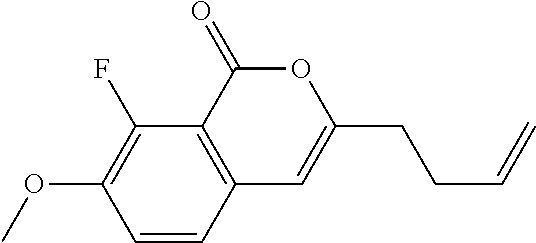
C1=CC2=C(C(F)=C1OC)C(=O)OC(CCC=C)=C2
